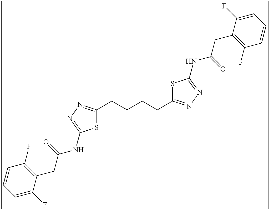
S1C(NC(CC2=C(F)C=CC=C2F)=O)=NN=C1CCCCC1=NN=C(NC(CC2=C(F)C=CC=C2F)=O)S1
